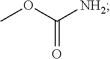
COC([NH2])=O
